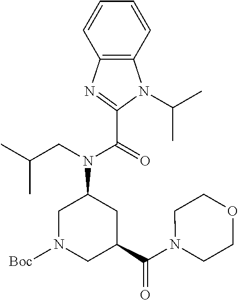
C12=C(C=CC=C1)N(C(C)C)C(C(N(CC(C)C)C1CN([Boc])CC(C(N3CCOCC3)=O)C1)=O)=N2
